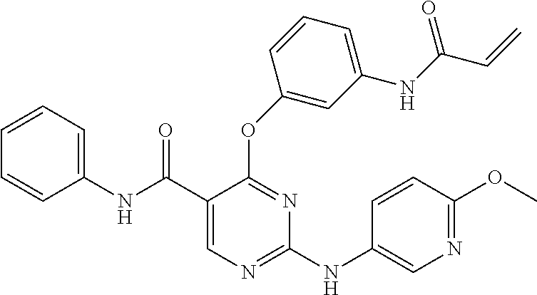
N(C1=NC=C(C(NC2=CC=CC=C2)=O)C(OC2=CC(NC(C=C)=O)=CC=C2)=N1)C1=CN=C(OC)C=C1
